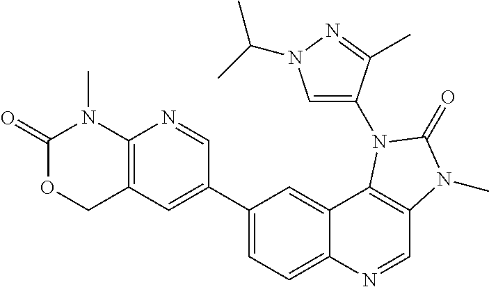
C12=C(C=C(C3=CC=C4C(=C3)C3=C(C=N4)N(C)C(=O)N3C3=CN(C(C)C)N=C3C)C=N1)COC(=O)N2C
